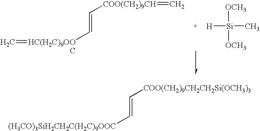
C(=C[(H3CO)3SiH2CH2C(H2C)9OOC])[COO(CH2)9CH2CH2Si(OCH3)3].C(=C[HC(H2C)9OOC]=C)[COO(CH2)9CH]=C.[H][Si](C)([OCH3])[OCH3]
